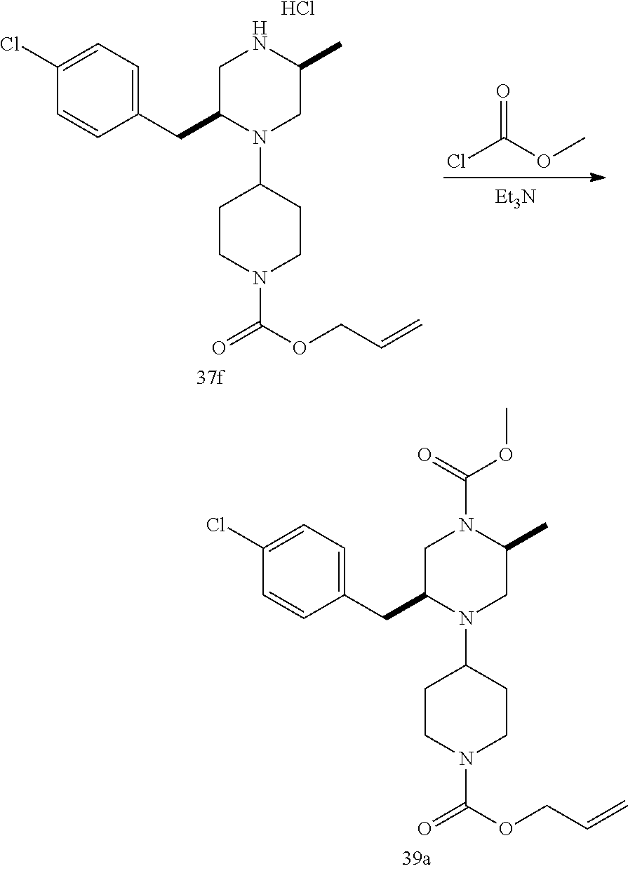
C1C(C)N(C(OC)=O)CC(CC2=CC=C(Cl)C=C2)N1C1CCN(C(=O)OCC=C)CC1.C1C(C)NCC(CC2=CC=C(Cl)C=C2)N1C1CCN(C(=O)OCC=C)CC1.Cl.[Et3N].O=C(Cl)OC
